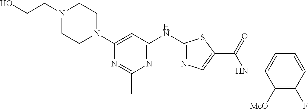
C1=CC(F)=C([MeO])C(NC(C2=CN=C(NC3=NC(C)=NC(N4CCN(CCO)CC4)=C3)S2)=O)=C1
